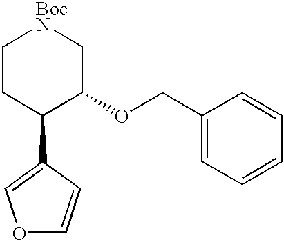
C1CC(C2=COC=C2)C(OCC2=CC=CC=C2)C[BocN]1
